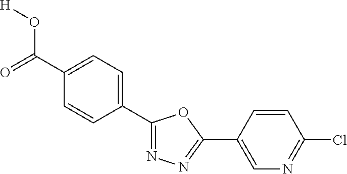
[H]OC(=O)C1=CC=C(C2=NN=C(C3=CN=C(Cl)C=C3)O2)C=C1
